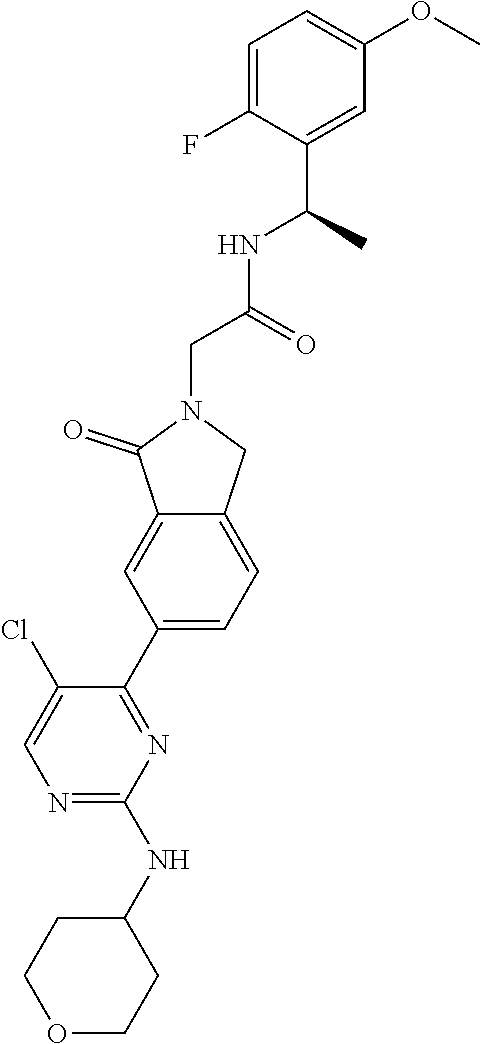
N1=C(NC2CCOCC2)N=C(C2=CC=C3C(=C2)C(=O)N(CC(NC(C)C2=CC(OC)=CC=C2F)=O)C3)C(Cl)=C1
